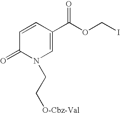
C1=C(C(OCI)=O)C=CC(=O)N1CC[O-Cbz-Val]
